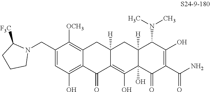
C1(CN2C([F3C])CCC2)=CC(O)=C2C(=C1[OCH3])CC1([H])C(=C(O)C3(O)C([H])(C1)C(N(C)C)C(O)=C(C(N)=O)C3=O)C2=O
